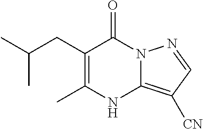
C1(CC(C)C)=C(C)NC2=C([CN])C=NN2C1=O
